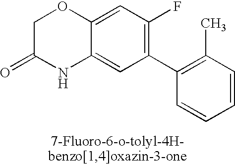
C12=CC(F)=C(C3=C(C)C=CC=C3)C=C1NC(=O)CO2
